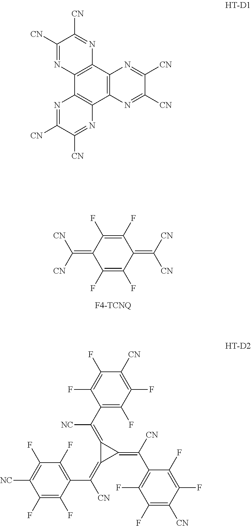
C1(F)=C(F)C(=C([CN])[CN])C(F)=C(F)C1=C([CN])[CN].C1([CN])=NC2=C(N=C1[CN])C1=C(C3=C2N=C([CN])C([CN])=N3)N=C([CN])C([CN])=N1.C1(F)=C([NC])C(F)=C(F)C(C([CN])=C2C(=C([NC])C3=C(F)C(F)=C([CN])C(F)=C3F)C2=C([CN])C2=C(F)C(F)=C([CN])C(F)=C2F)=C1F
